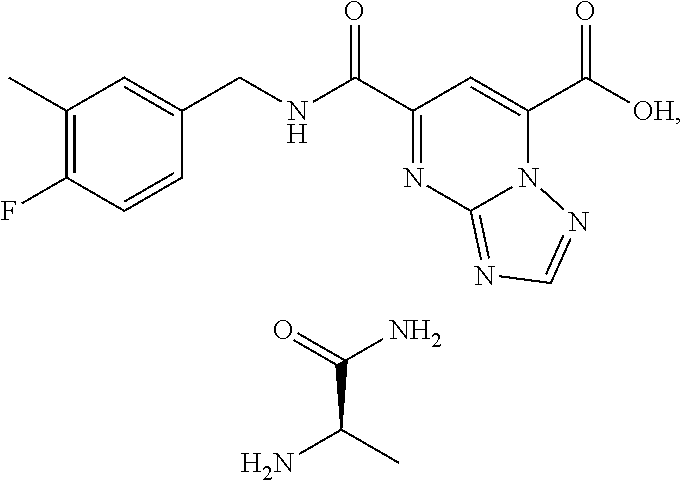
C1(C)=C(F)C=CC(CNC(C2=NC3=NC=NN3C(C([OH])=O)=C2)=O)=C1.NC(C)C(=O)N
